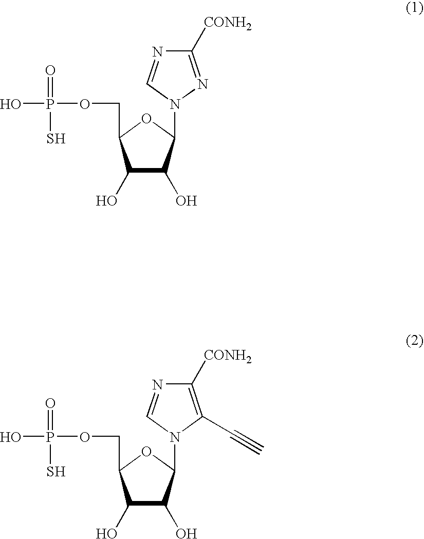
C1(O)C(O)C(N2C=NC([CONH2])=N2)OC1COP(O)(=O)S.C1(O)C(O)C(N2C=NC([CONH2])=C2C#C)OC1COP(O)(=O)S
